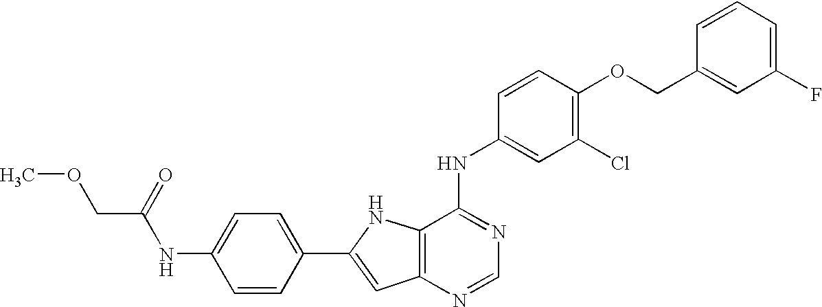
C12=C(NC(C3=CC=C(NC(=O)COC)C=C3)=C1)C(NC1=CC(Cl)=C(OCC3=CC(F)=CC=C3)C=C1)=NC=N2
